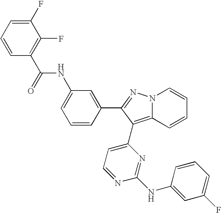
C1=C(F)C(F)=C(C(=O)NC2=CC=CC(C3=NN4C(=C3C3=CC=NC(NC5=CC(F)=CC=C5)=N3)C=CC=C4)=C2)C=C1
